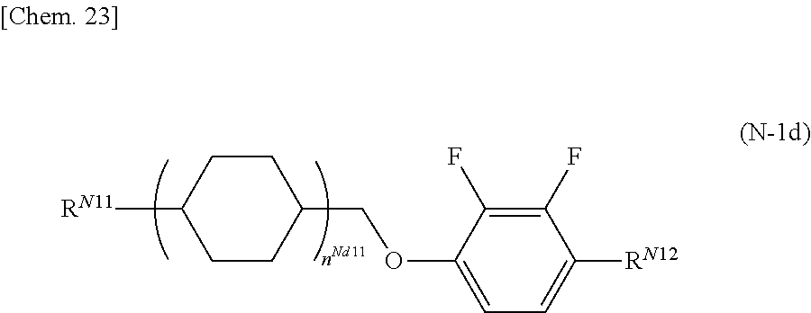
C1CC(COC2=CC=C([RN12])C(F)=C2F)CCC1[RN11]
